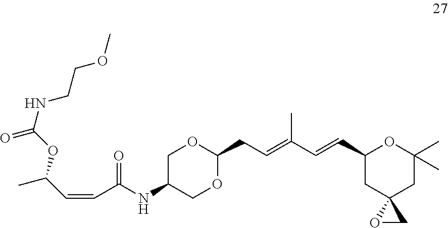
C1C(NC(C=CC(C)OC(NCCOC)=O)=O)COC(CC=C(C=CC2CC3(CC(C)(C)O2)OC3)C)O1
